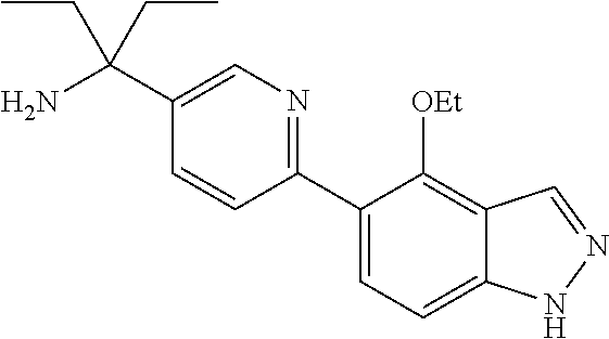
C1(C(N)(CC)CC)=CN=C(C2=CC=C3C(=C2[OEt])C=NN3)C=C1
